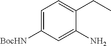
C1=C([BocHN])C=C(N)C(CC)=C1
